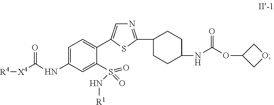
N1=C(C2CCC(NC(OC3COC3)=O)CC2)SC(C2=CC=C(NC([X4][R4])=O)C=C2S(=O)(=O)N[R1])=C1
